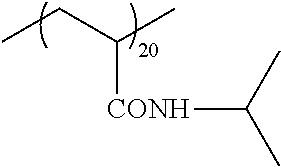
CCC(C)[CONH]C(C)C
